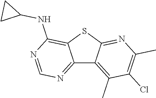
C12=NC=NC(NC3CC3)=C1SC1=NC(C)=C(Cl)C(C)=C21
